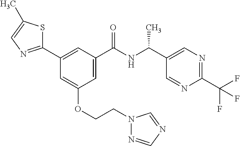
C1(C2=NC=C(C)S2)=CC(C(NC(C2=CN=C(C(F)(F)F)N=C2)C)=O)=CC(OCCN2N=CN=C2)=C1
